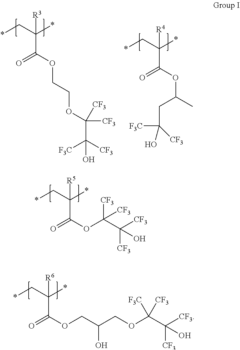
O=C(C(*)([R5])C*)OC(C(O)([CF3])[CF3])([CF3])[CF3].C(C(O)([CF3])[CF3])(OCC(COC(=O)C(C*)([R6])*)O)([F3C])[CF3].C(C(O)([F3C])[CF3])(OCCOC(=O)C(C*)([R3])*)([CF3])[CF3].O=C(C(C*)(*)[R4])OC(CC(O)([F3C])[CF3])C
